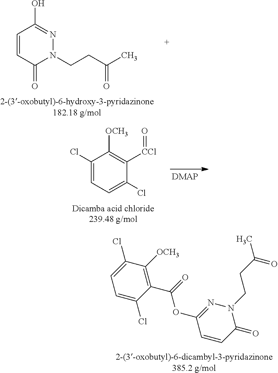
C1=CC(=O)N(CCC(C)=O)N=C1O.C1([CCl]=O)=C([OCH3])C(Cl)=CC=C1Cl.C1(C(OC2=NN(CCC(C)=O)C(=O)C=C2)=O)=C([OCH3])C(Cl)=CC=C1Cl
